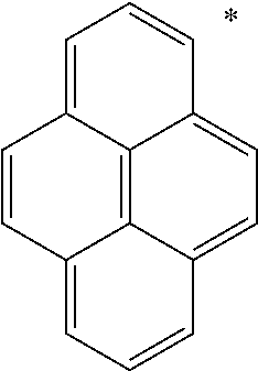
C1=C2C3=C4C(=CC=C3C=C1)C=CC=C4C=C2
